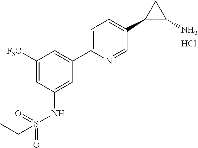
C1([F3C])=CC(NS(=O)(=O)CC)=CC(C2=CC=C(C3C(N)C3)C=N2)=C1.Cl
